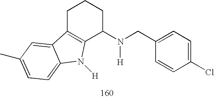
C1C2=C(C(N(CC3=CC=C(Cl)C=C3)[H])CC1)N([H])C1=CC=C(C)C=C21
